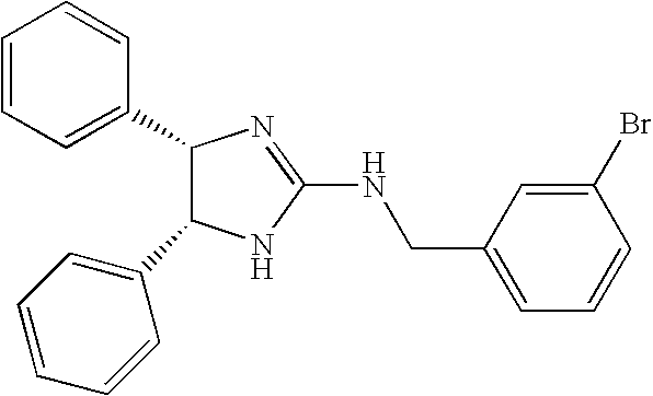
C1(C2C(C3=CC=CC=C3)NC(NCC3=CC=CC(Br)=C3)=N2)=CC=CC=C1
